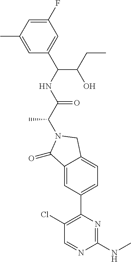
C1(=O)C2=CC(C3=C(Cl)C=NC(NC)=N3)=CC=C2CN1C(C(=O)NC(C(CC)O)C1=CC(F)=CC(C)=C1)C
